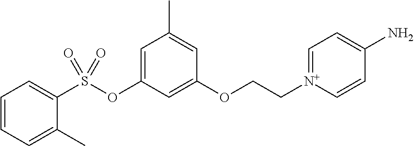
C1=CC=C(C)C(S(OC2=CC(C)=CC(OCC[N+]3=CC=C(N)C=C3)=C2)(=O)=O)=C1
